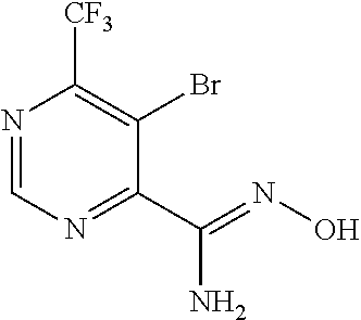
N1=CN=C(C(=NO)N)C(Br)=C1[CF3]
